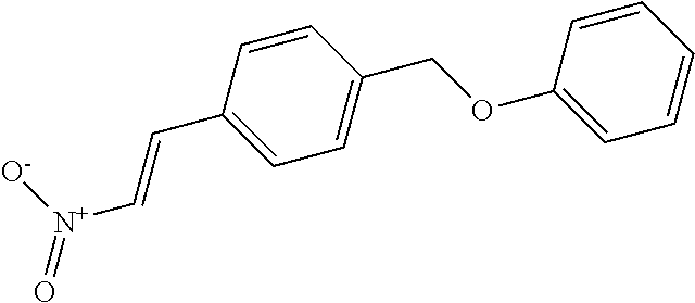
C(=CC1=CC=C(COC2=CC=CC=C2)C=C1)[N+](=O)[O-]
